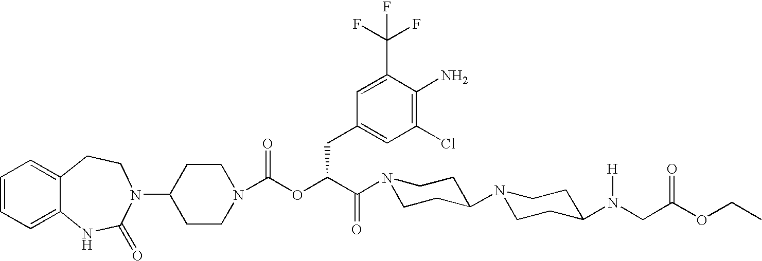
C1(N2C(=O)NC3=CC=CC=C3CC2)CCN(C(OC(C(N2CCC(N3CCC(N(CC(OCC)=O)[H])CC3)CC2)=O)CC2=CC(Cl)=C(N)C(C(F)(F)F)=C2)=O)CC1
